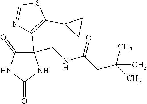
C1(C2=C(C3CC3)SC=N2)(CNC(CC(C)(C)C)=O)C(=O)NC(=O)N1
